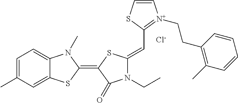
[Cl-].C1=C(C)C=C2C(=C1)N(C)C(=C1C(=O)N(CC)C(=CC3=[N+](CCC4=C(C)C=CC=C4)C=CS3)S1)S2
